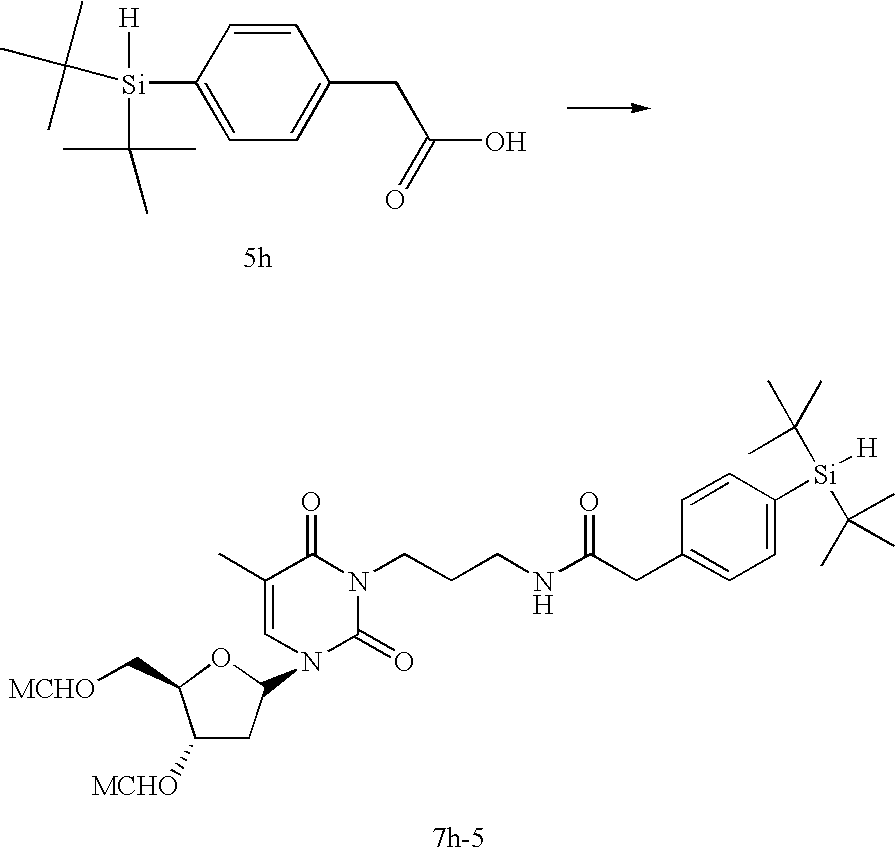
C1=CC(CC(O)=O)=CC=C1[Si]([H])(C(C)(C)C)C(C)(C)C.C1(C)=CN(C2CC([MCHO])C(C[MCHO])O2)C(=O)N(CCCNC(CC2=CC=C([Si]([H])(C(C)(C)C)C(C)(C)C)C=C2)=O)C1=O
